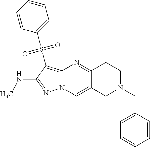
N1=C(NC)C(S(C2=CC=CC=C2)(=O)=O)=C2N1C=C1C(=N2)CCN(CC2=CC=CC=C2)C1
